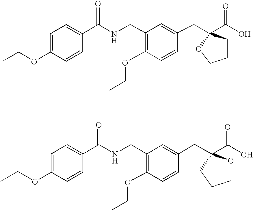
C1=C(C(NCC2=C(OCC)C=CC(CC3(C(O)=O)OCCC3)=C2)=O)C=CC(OCC)=C1.C1=C(C(NCC2=C(OCC)C=CC(CC3(C(O)=O)CCCO3)=C2)=O)C=CC(OCC)=C1
